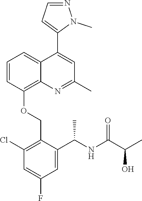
C1=CC(OCC2=C(Cl)C=C(F)C=C2C(NC(C(C)O)=O)C)=C2C(=C1)C(C1=CC=NN1C)=CC(C)=N2
